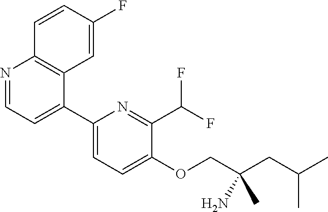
N1=CC=C(C2=CC=C(OCC(CC(C)C)(N)C)C(C(F)F)=N2)C2=C1C=CC(F)=C2
